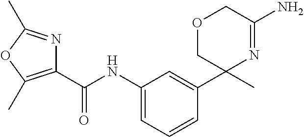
C1(C(NC2=CC=CC(C3(C)N=C(N)COC3)=C2)=O)=C(C)OC(C)=N1
